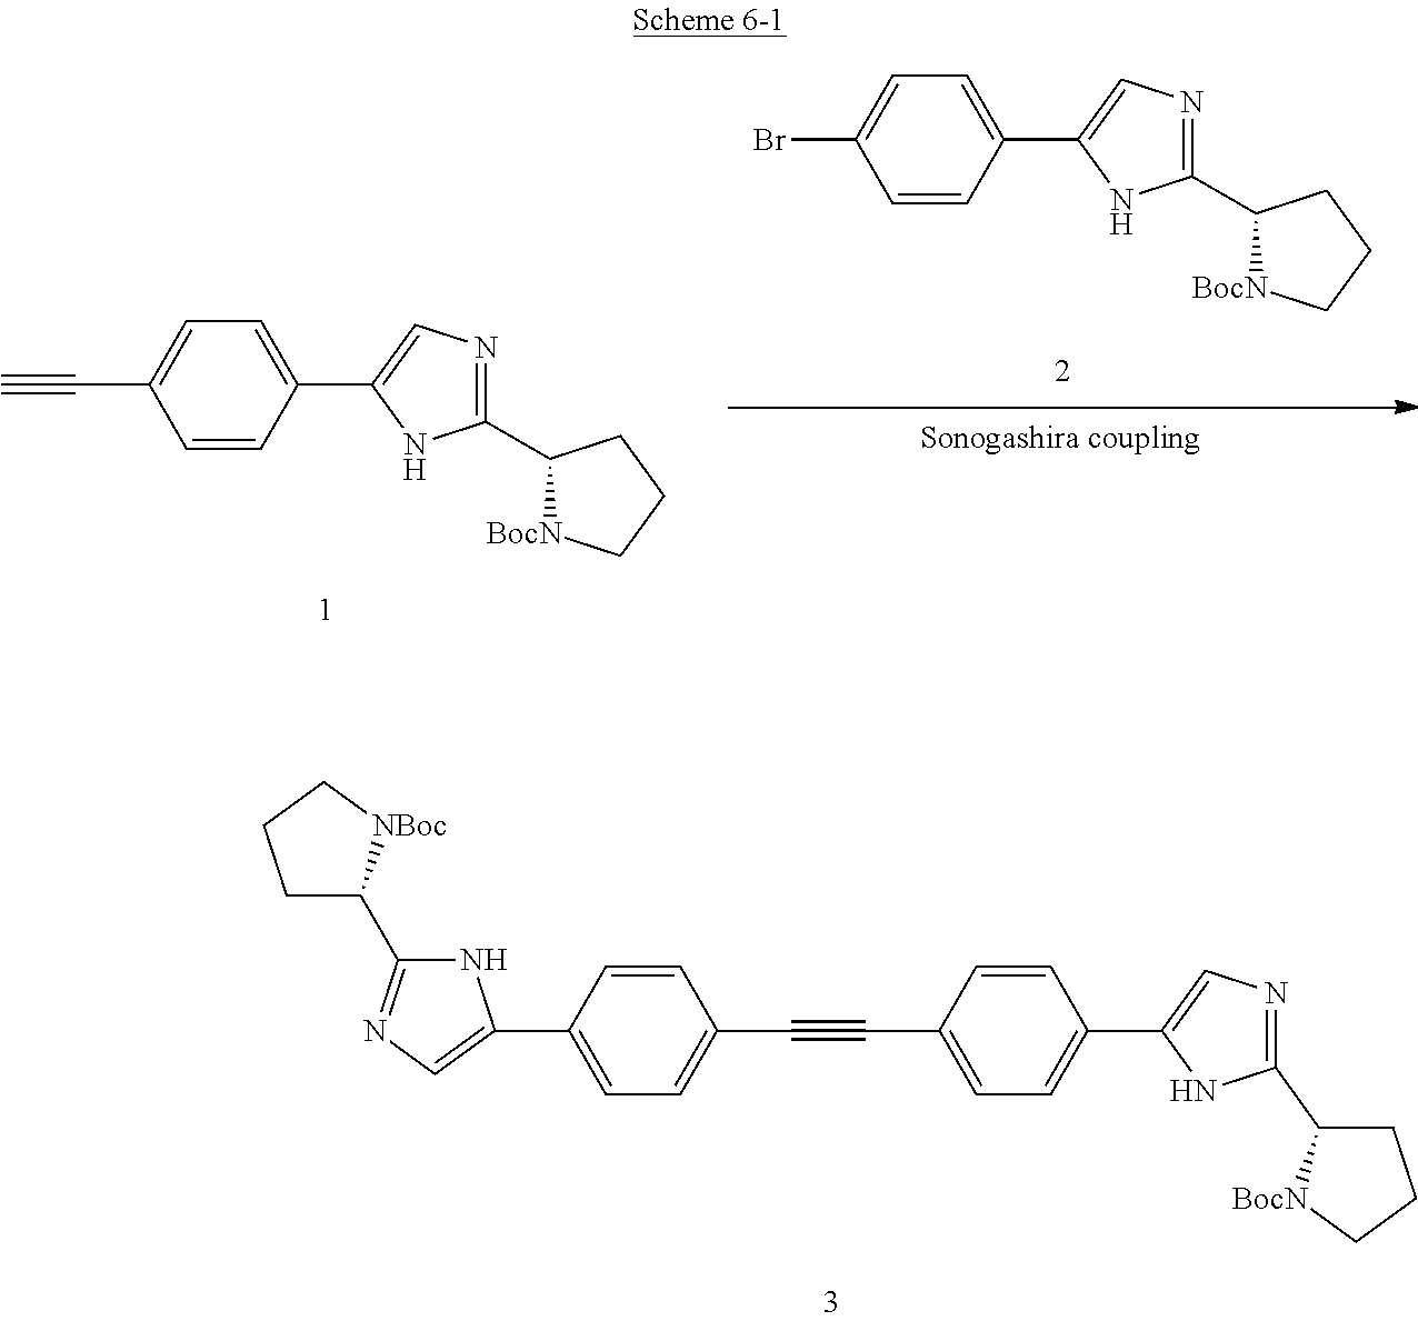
C1=CC(C2=CN=C(C3[BocN]CCC3)N2)=CC=C1C#C.C1=CC(C2=CN=C(C3[BocN]CCC3)N2)=CC=C1Br.C1=CC(C2=CN=C(C3CCC[BocN]3)N2)=CC=C1C#CC1=CC=C(C2=CN=C(C3CCC[NBoc]3)N2)C=C1
